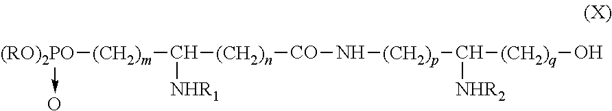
[(RO)2PO]([(CH2)m]C([NHR1])[(CH2)n][CO]N[(CH2)p]C([NHR2])[(CH2)q]O)->O
